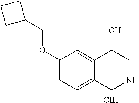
C1(OCC2CCC2)=CC=C2C(=C1)C(O)CNC2.[CIH]
